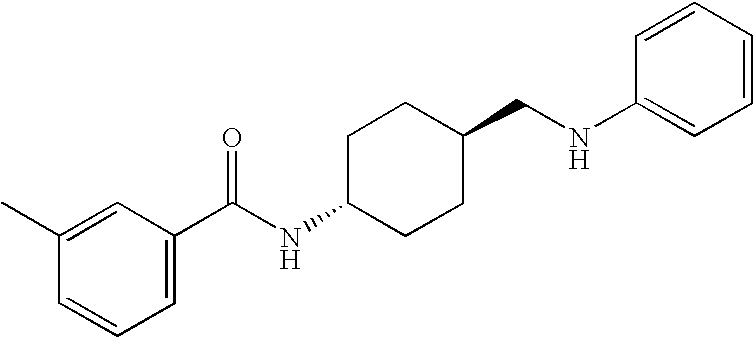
C1(C)=CC(C(NC2CCC(CNC3=CC=CC=C3)CC2)=O)=CC=C1
